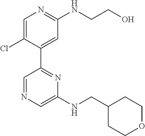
C1=C(Cl)C(C2=NC(NCC3CCOCC3)=CN=C2)=CC(NCCO)=N1
